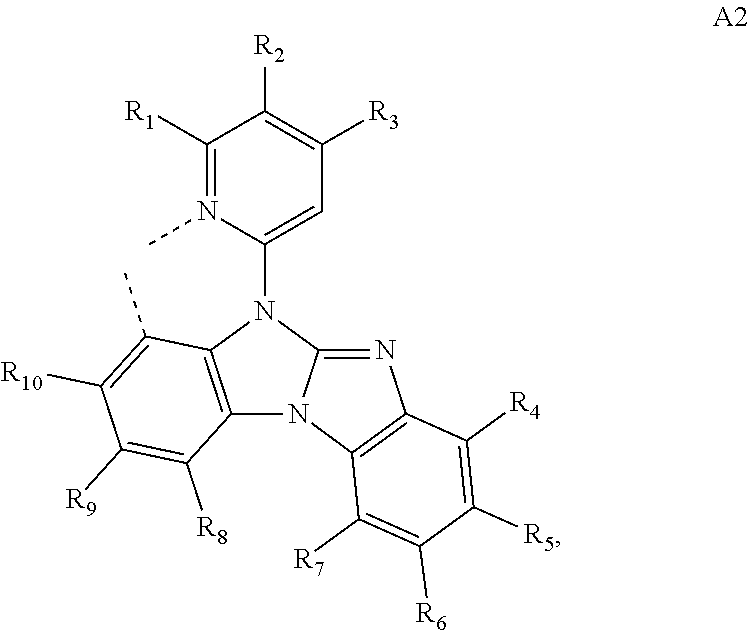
C12=C(N(C3=CC([R3])=C([R2])C([R1])=N3C)C3=NC4=C(N13)C([R7])=C([R6])C([R5])=C4[R4])C(C)=C([R10])C([R9])=C2[R8]
